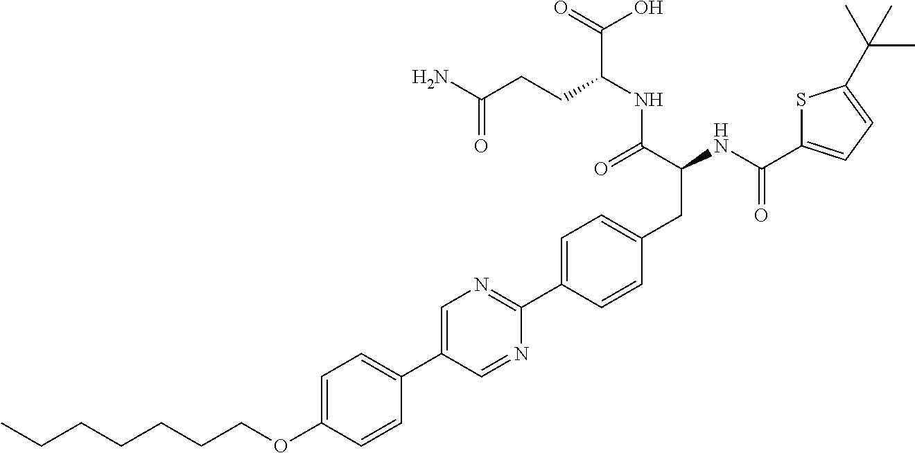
CCCCCCCOC1=CC=C(C2=CN=C(C3=CC=C(CC(NC(=O)C4=CC=C(C(C)(C)C)S4)C(=O)NC(C(=O)O)CCC(N)=O)C=C3)N=C2)C=C1
